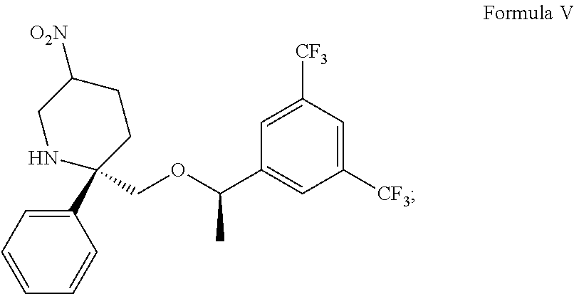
C1(C2(COC(C3=CC([CF3])=CC([CF3])=C3)C)CCC([O2N])CN2)=CC=CC=C1
